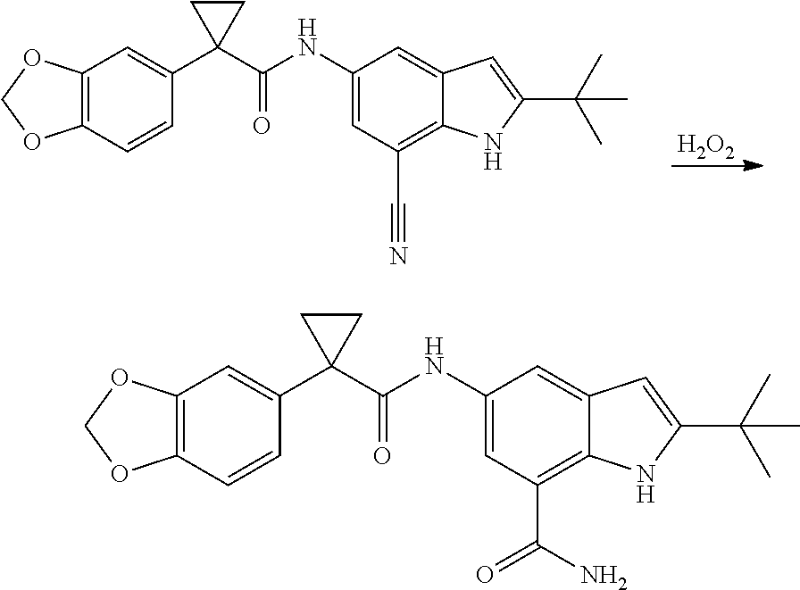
C12=C(C=CC(C3(C(NC4=CC(C#N)=C5C(=C4)C=C(C(C)(C)C)N5)=O)CC3)=C1)OCO2.[H2O2].C12=C(C=CC(C3(C(NC4=CC(C(N)=O)=C5C(=C4)C=C(C(C)(C)C)N5)=O)CC3)=C1)OCO2
